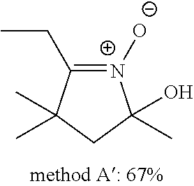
[N+]1([O-])=C(CC)C(C)(C)CC1(C)O
